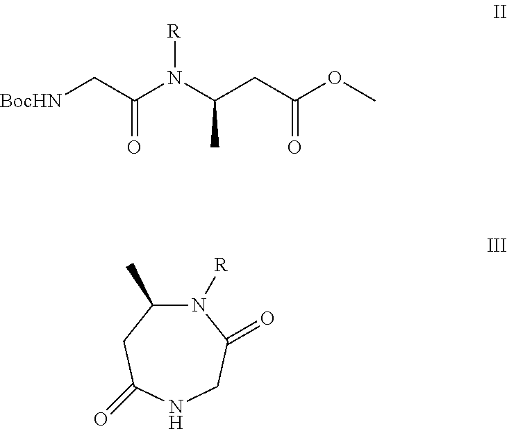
[BocHN]CC(N(C(CC(OC)=O)C)[R])=O.N1([R])C(C)CC(=O)NCC1=O
